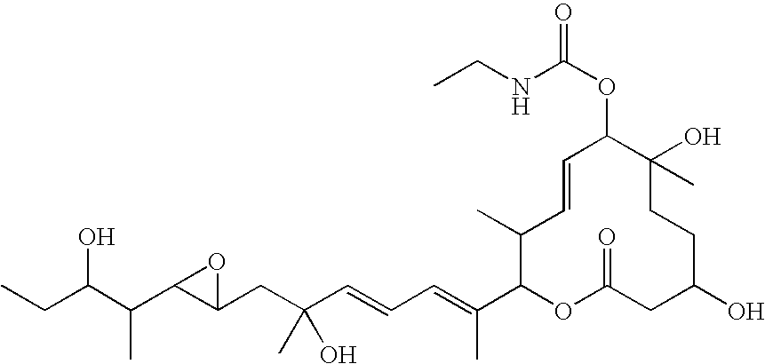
OC(C(C)C1C(CC(O)(C)C=CC=C(C)C2OC(=O)CC(O)CCC(C)(O)C(OC(NCC)=O)C=CC2C)O1)CC
